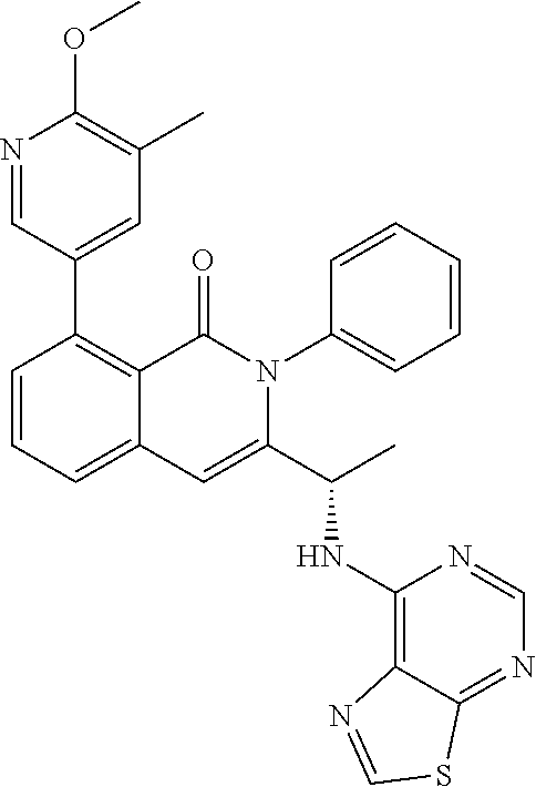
C1(C2=C3C(=CC=C2)C=C(C(NC2=C4C(=NC=N2)SC=N4)C)N(C2=CC=CC=C2)C3=O)=CC(C)=C(OC)N=C1
